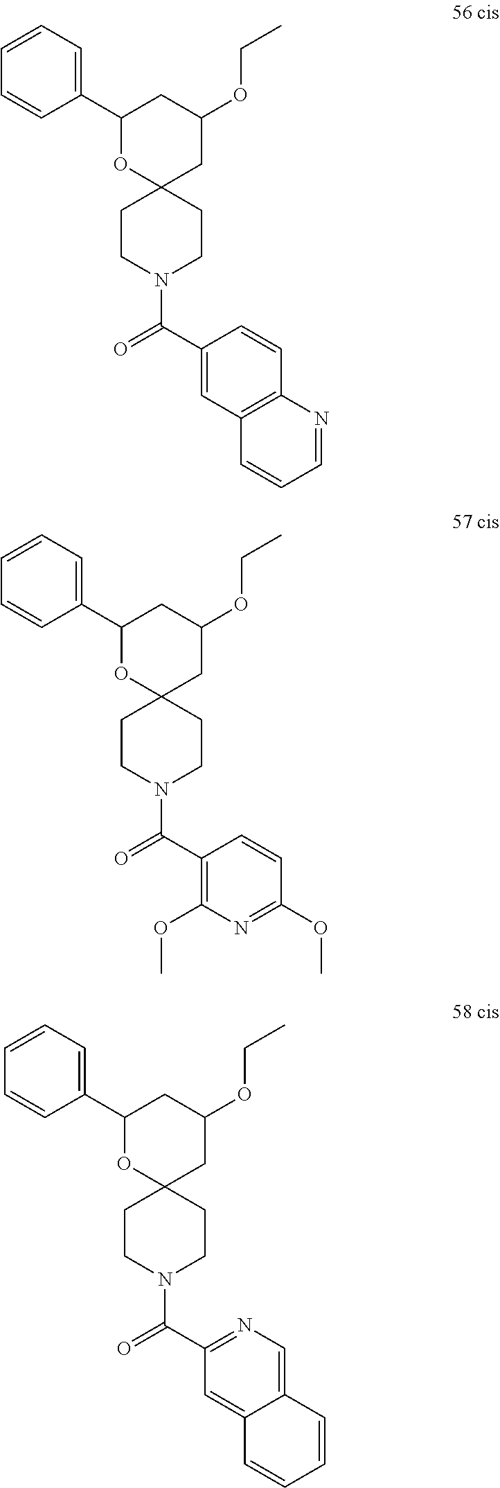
C1(C2=CC=CC=C2)OC2(CC(OCC)C1)CCN(C(=O)C1=CC3=C(C=C1)N=CC=C3)CC2.C1(C2=CC=CC=C2)OC2(CC(OCC)C1)CCN(C(=O)C1=C(OC)N=C(OC)C=C1)CC2.C1(C2=CC=CC=C2)OC2(CC(OCC)C1)CCN(C(=O)C1=NC=C3C(=C1)C=CC=C3)CC2
